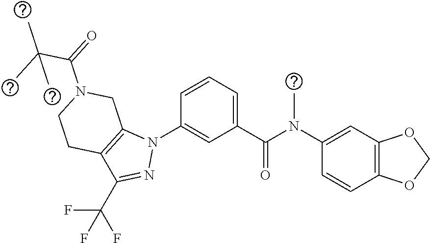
C1(N(C(C2=CC=CC(N3C4=C(C(C(F)(F)F)=N3)CCN(C(C(C)(C)C)=O)C4)=C2)=O)C)=CC2=C(C=C1)OCO2
